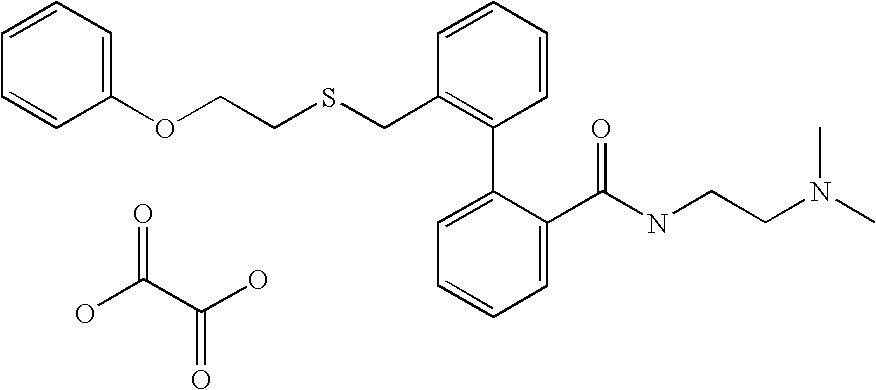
C1(OCCSCC2=C(C3=CC=CC=C3C(NCCN(C)C)=O)C=CC=C2)=CC=CC=C1.OC(C(O)=O)=O
